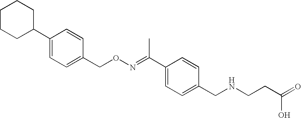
C1=CC(CON=C(C2=CC=C(CNCCC(=O)O)C=C2)C)=CC=C1C1CCCCC1
